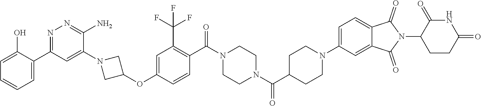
[H].C1=C(O)C(C2=NN=C(N)C(N3CC(OC4=CC(C(F)(F)F)=C(C(N5CCN(C(C6CCN(C7=CC=C8C(=C7)C(=O)N(C7CCC(=O)NC7=O)C8=O)CC6)=O)CC5)=O)C=C4)C3)=C2)=CC=C1
